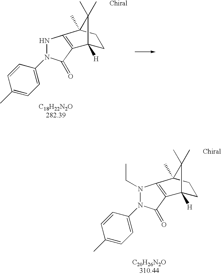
C1C2([H])C(C)(C)C(C)(C1)C1=C2C(=O)N(C2=CC=C(C)C=C2)N1.C1C2([H])C(C)(C)C(C)(C1)C1=C2C(=O)N(C2=CC=C(C)C=C2)N1CC
